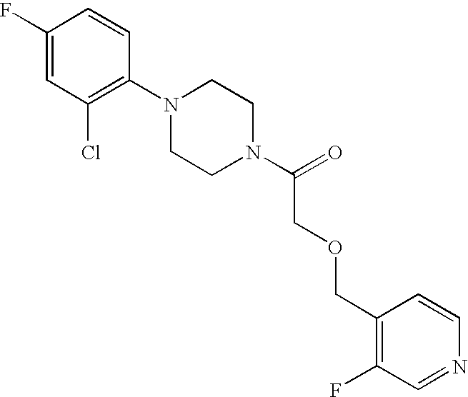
C1(F)=CC(Cl)=C(N2CCN(C(=O)COCC3=C(F)C=NC=C3)CC2)C=C1
